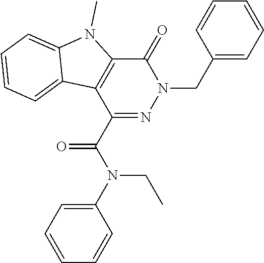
C1(CN2C(=O)C3=C(C4=CC=CC=C4N3C)C(C(N(C3=CC=CC=C3)CC)=O)=N2)=CC=CC=C1
